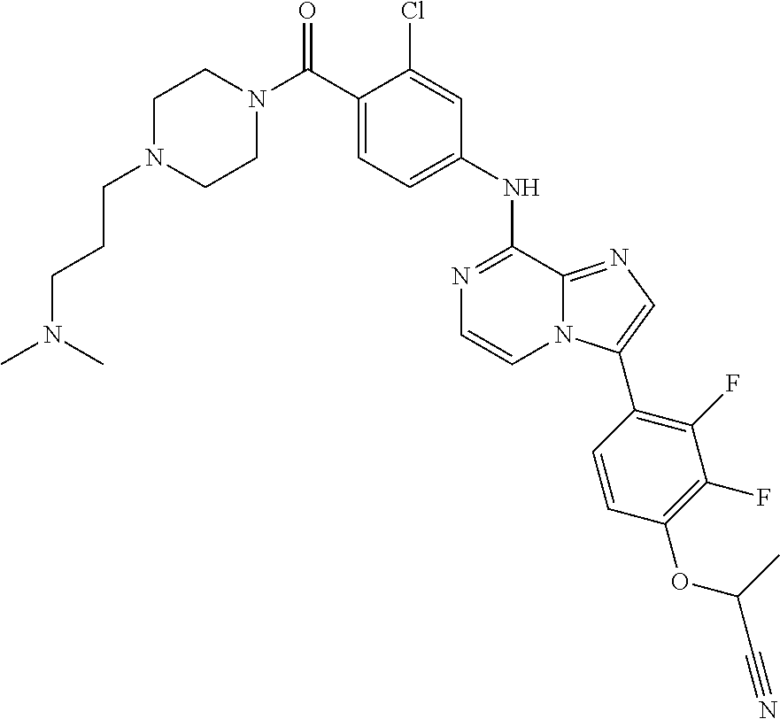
C(C1=CC=C(NC2=NC=CN3C2=NC=C3C2=C(F)C(F)=C(OC(C#N)C)C=C2)C=C1Cl)(=O)N1CCN(CCCN(C)C)CC1
